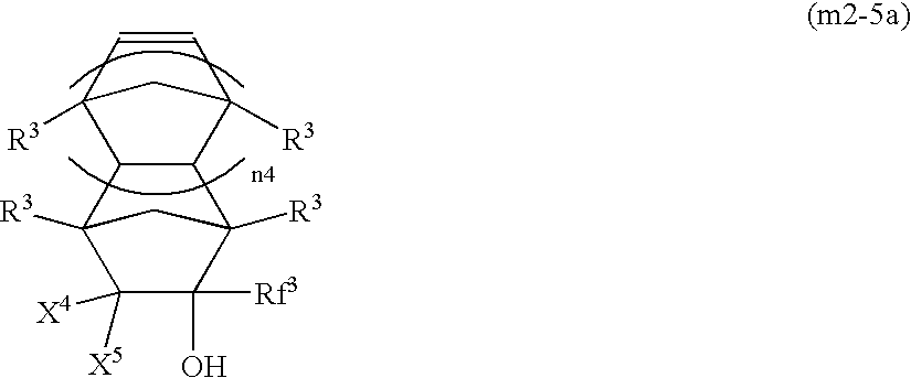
C12C(C3([R3])C=CC1([R3])C3)C1([R3])C(O)([Rf3])C([X4])([X5])C2([R3])C1
